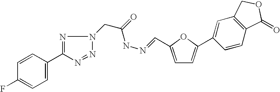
C1(F)=CC=C(C2=NN(CC(=O)NN=CC3=CC=C(C4=CC5=C(C=C4)C(=O)OC5)O3)N=N2)C=C1
